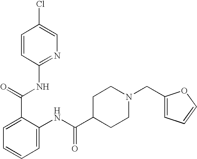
C1=CC(NC(C2=CC=CC=C2NC(C2CCN(CC3=CC=CO3)CC2)=O)=O)=NC=C1Cl
